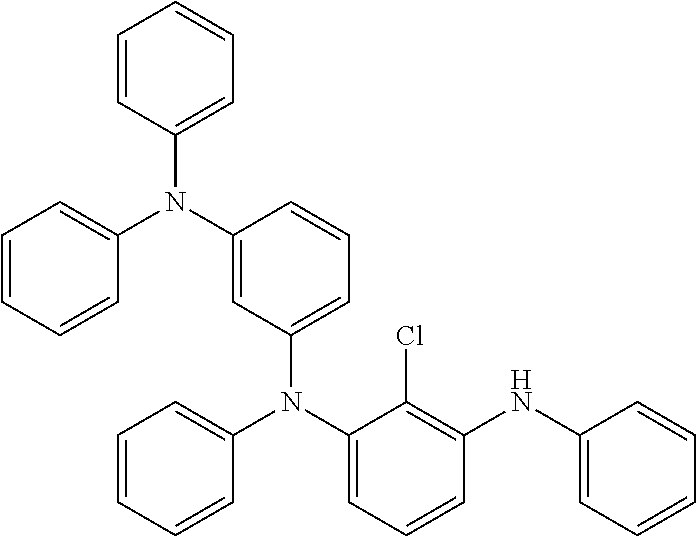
C1(N(C2=CC=CC=C2)C2=CC=CC(NC3=CC=CC=C3)=C2Cl)=CC=CC(N(C2=CC=CC=C2)C2=CC=CC=C2)=C1
